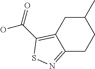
C12=NSC(C(=O)O)=C1CC(C)CC2
